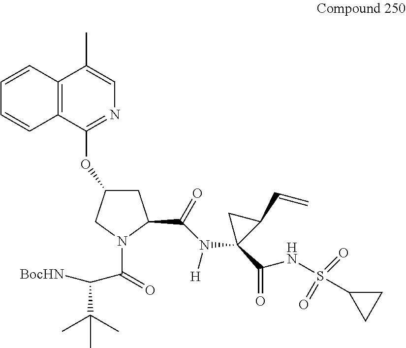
C1C(OC2=NC=C(C)C3=C2C=CC=C3)CN(C(=O)C([BocHN])C(C)(C)C)C1C(N(C1(C(NS(=O)(=O)C2CC2)=O)C(C=C)C1)[H])=O
